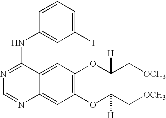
C1=C2C(=CC3=C1OC(C[OCH3])([H])C(C[OCH3])([H])O3)N=CN=C2NC1=CC(I)=CC=C1
